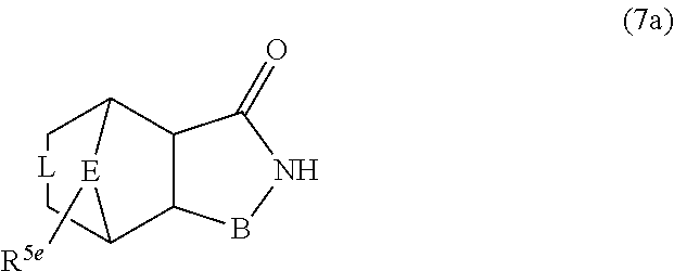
C12C3C[L]CC(C1BNC2=O)[E]3[R5e]
